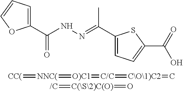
C1(C(=O)NN=C(C)C2=CC=C(C(O)=O)S2)=CC=CO1.[CC(]=[NNC(]=[O)C1]=[C/C]=[C\O\1)C2]=C.[/C]=[C(\S\2)C(O)]=O
